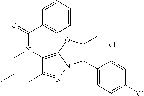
C1(N(C(C2=CC=CC=C2)=O)CCC)=C2N(N=C1C)C(C1=CC=C(Cl)C=C1Cl)=C(C)O2
